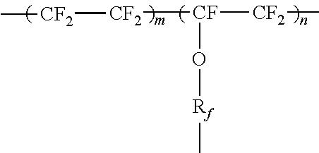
O([Rf]C)[CF]([CF2]C)[CF2][CF2]C
